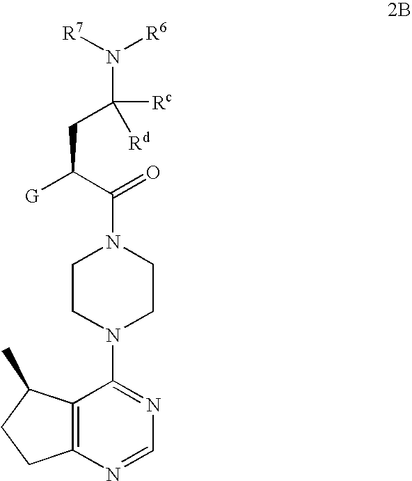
C(C([G])C(=O)N1CCN(C2=NC=NC3=C2C(C)CC3)CC1)C([Rc])(N([R7])[R6])[Rd]
